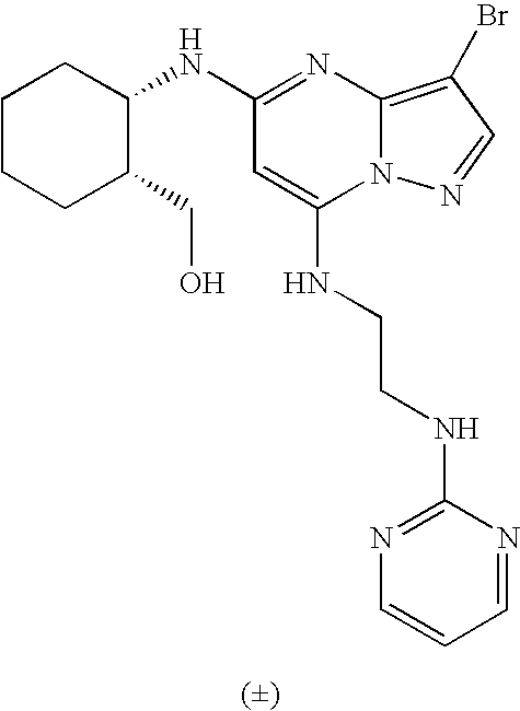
C1(NC2CCCCC2CO)=NC2=C(Br)C=NN2C(NCCNC2=NC=CC=N2)=C1
